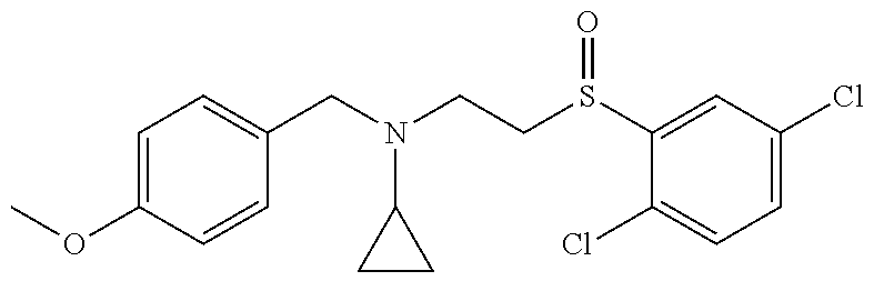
COC1=CC=C(CN(C2CC2)CCS(=O)C2=CC(Cl)=CC=C2Cl)C=C1
